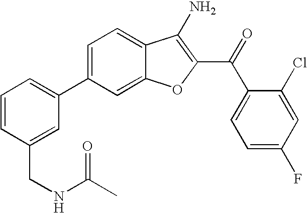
C1=CC(CNC(C)=O)=CC(C2=CC=C3C(=C2)OC(C(C2=CC=C(F)C=C2Cl)=O)=C3N)=C1
